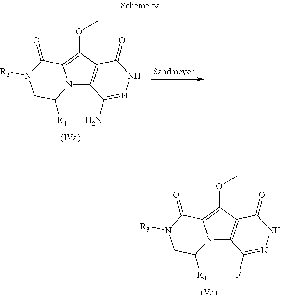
N12C3=C(C(OC)=C1C(=O)N([R3])CC2[R4])C(=O)NN=C3N.N12C3=C(C(OC)=C1C(=O)N([R3])CC2[R4])C(=O)NN=C3F
